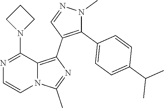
C1=CN2C(=C(C3=C(C4=CC=C(C(C)C)C=C4)N(C)N=C3)N=C2C)C(N2CCC2)=N1
